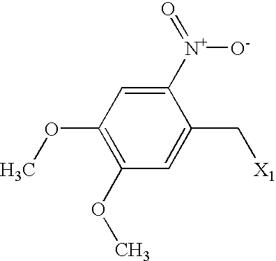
C1([N+]([O-])=O)=CC(OC)=C(OC)C=C1C[X1]
